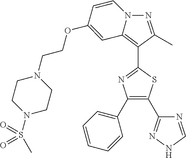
N1=C(C)C(C2=NC(C3=CC=CC=C3)=C(C3=NNC=N3)S2)=C2C=C(OCCN3CCN(S(C)(=O)=O)CC3)C=CN12
